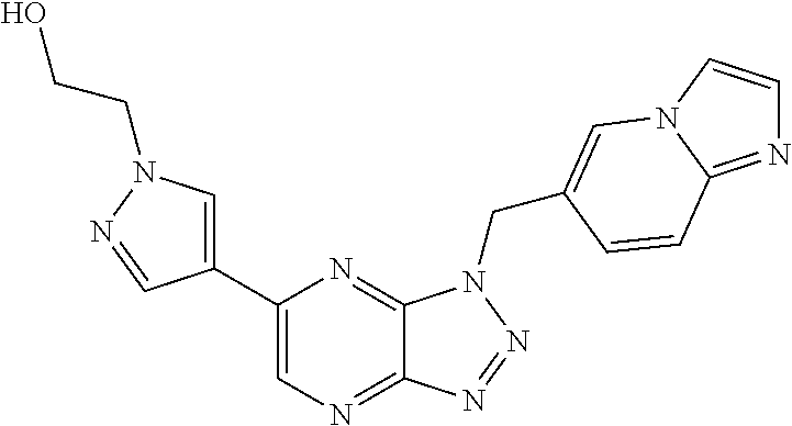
C1=C(C2=CN=C3C(=N2)N(CC2=CN4C=CN=C4C=C2)N=N3)C=NN1CCO
